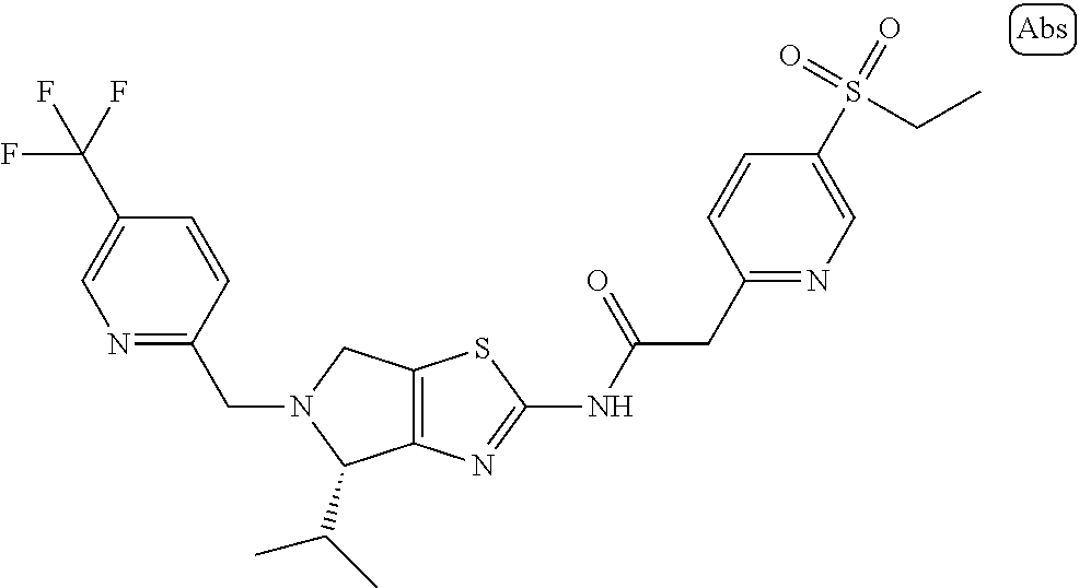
C12=C(N=C(NC(CC3=NC=C(S(=O)(=O)CC)C=C3)=O)S1)C(C(C)C)N(CC1=NC=C(C(F)(F)F)C=C1)C2
